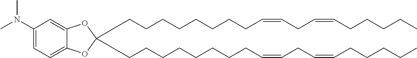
C(CCCCCCCC=CCC=CCCCCC)C1(CCCCCCCCC=CCC=CCCCCC)OC2=CC(N(C)C)=CC=C2O1
